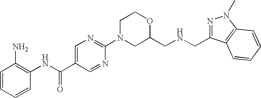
C1=C(C(NC2=C(N)C=CC=C2)=O)C=NC(N2CC(CNCC3=NN(C)C4=C3C=CC=C4)OCC2)=N1
